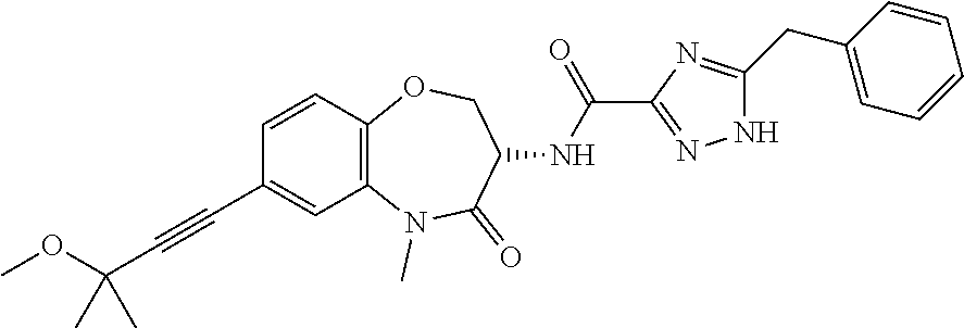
C12=C(C=CC(C#CC(OC)(C)C)=C1)OCC(NC(=O)C1=NNC(CC3=CC=CC=C3)=N1)C(=O)N2C
